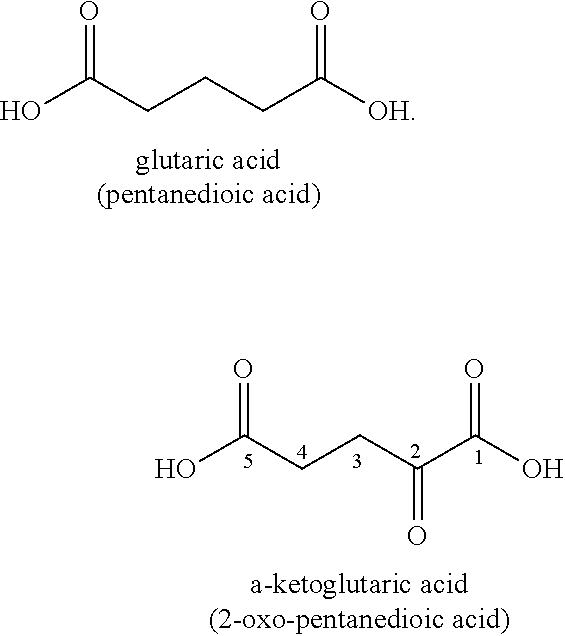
OC(CCCC([OH])=O)=O.OC(CCC(C(O)=O)=O)=O
